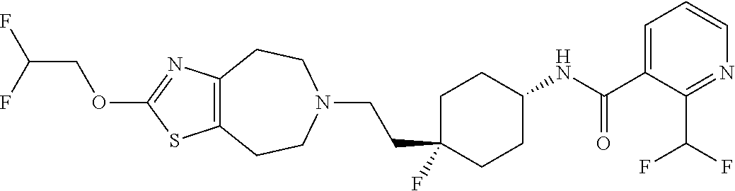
C12=C(CCN(CCC3(F)CCC(NC(=O)C4=CC=CN=C4C(F)F)CC3)CC1)N=C(OCC(F)F)S2
